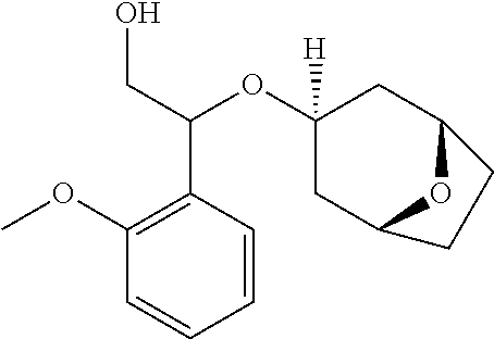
OCC(OC1([H])CC2OC(C1)CC2)C1=C(OC)C=CC=C1
